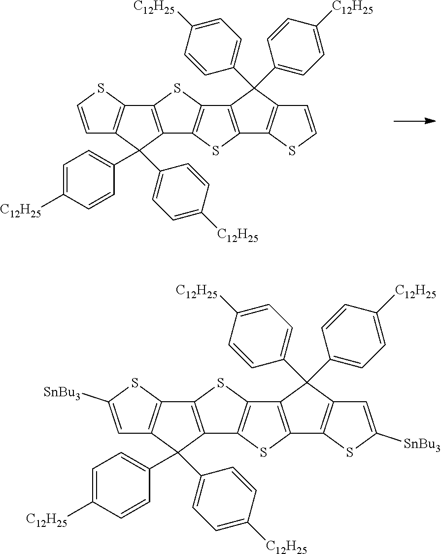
C1=CSC2=C1C(C1=CC=C([C12H25])C=C1)(C1=CC=C([C12H25])C=C1)C1=C2SC2=C1SC1=C2C(C2=CC=C([C12H25])C=C2)(C2=CC=C([C12H25])C=C2)C2=C1SC=C2.C1=C([SnBu3])SC2=C1C(C1=CC=C([C12H25])C=C1)(C1=CC=C([C12H25])C=C1)C1=C2SC2=C1SC1=C2C(C2=CC=C([C12H25])C=C2)(C2=CC=C([C12H25])C=C2)C2=C1SC([SnBu3])=C2
